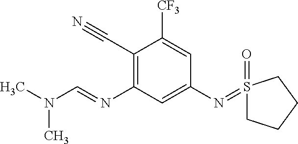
C1(C#N)=C(N=CN(C)C)C=C(N=S2(=O)CCCC2)C=C1[CF3]
